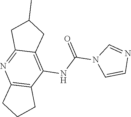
C1=NC=CN1C(=O)NC1=C2C(=NC3=C1CCC3)CC(C)C2
